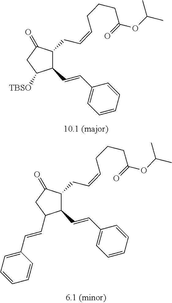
C1(C=CC2=CC=CC=C2)C([TBSO])CC(=O)C1CC=CCCCC(OC(C)C)=O.C1(C=CC2=CC=CC=C2)C(C=CC2=CC=CC=C2)CC(=O)C1CC=CCCCC(OC(C)C)=O
